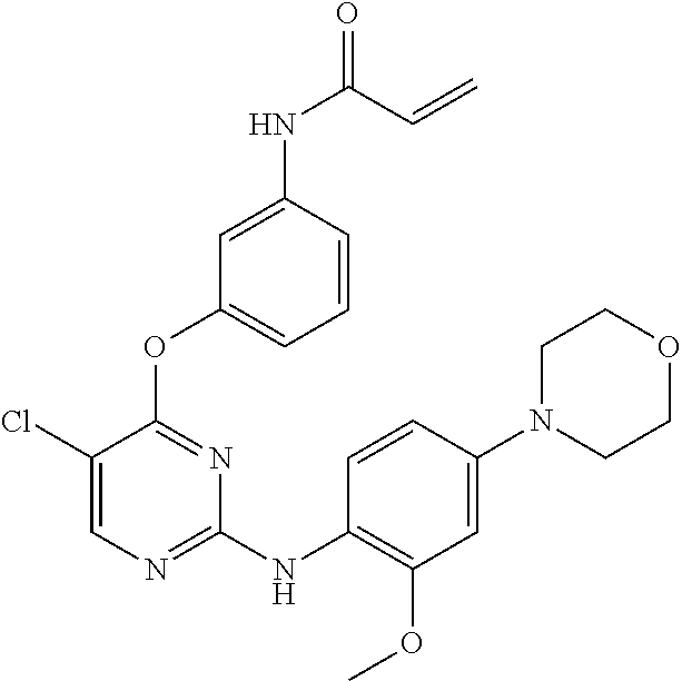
C1OCCN(C2=CC(OC)=C(NC3=NC=C(Cl)C(OC4=CC=CC(NC(=O)C=C)=C4)=N3)C=C2)C1
